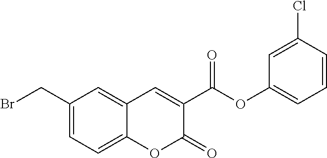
C1(CBr)=CC=C2C(=C1)C=C(C(OC1=CC=CC(Cl)=C1)=O)C(=O)O2
